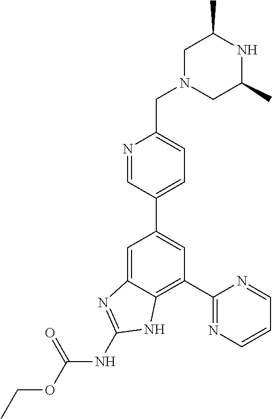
C1=C2C(=C(C3=NC=CC=N3)C=C1C1=CC=C(CN3CC(C)NC(C)C3)N=C1)NC(NC(OCC)=O)=N2
